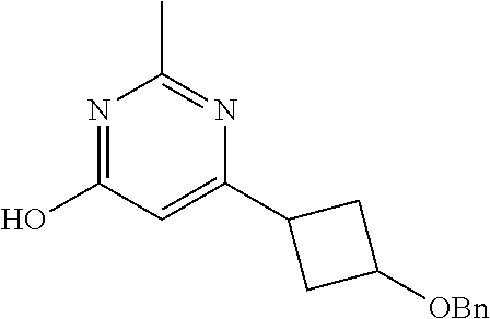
N1=C(O)C=C(C2CC([OBn])C2)N=C1C
